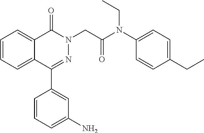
C1=CC=C2C(=C1)C(=O)N(CC(N(C1=CC=C(CC)C=C1)CC)=O)N=C2C1=CC(N)=CC=C1
